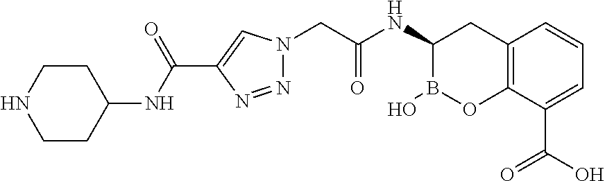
C12=C(C(C(=O)O)=CC=C1)OB(O)C(NC(=O)CN1N=NC(C(=O)NC3CCNCC3)=C1)C2
